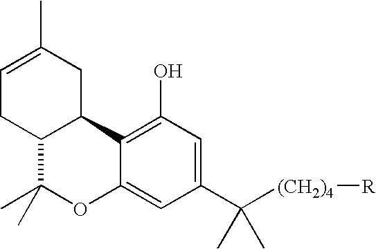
C1=C(C)CC2C(C1)C(C)(C)OC1=CC(C([(CH2)4][R])(C)C)=CC(O)=C12
